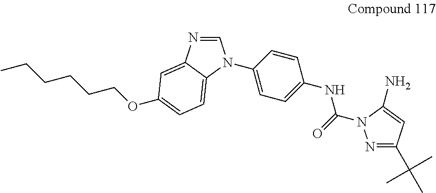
C1=NC2=CC(OCCCCCC)=CC=C2N1C1=CC=C(NC(=O)N2N=C(C(C)(C)C)C=C2N)C=C1
